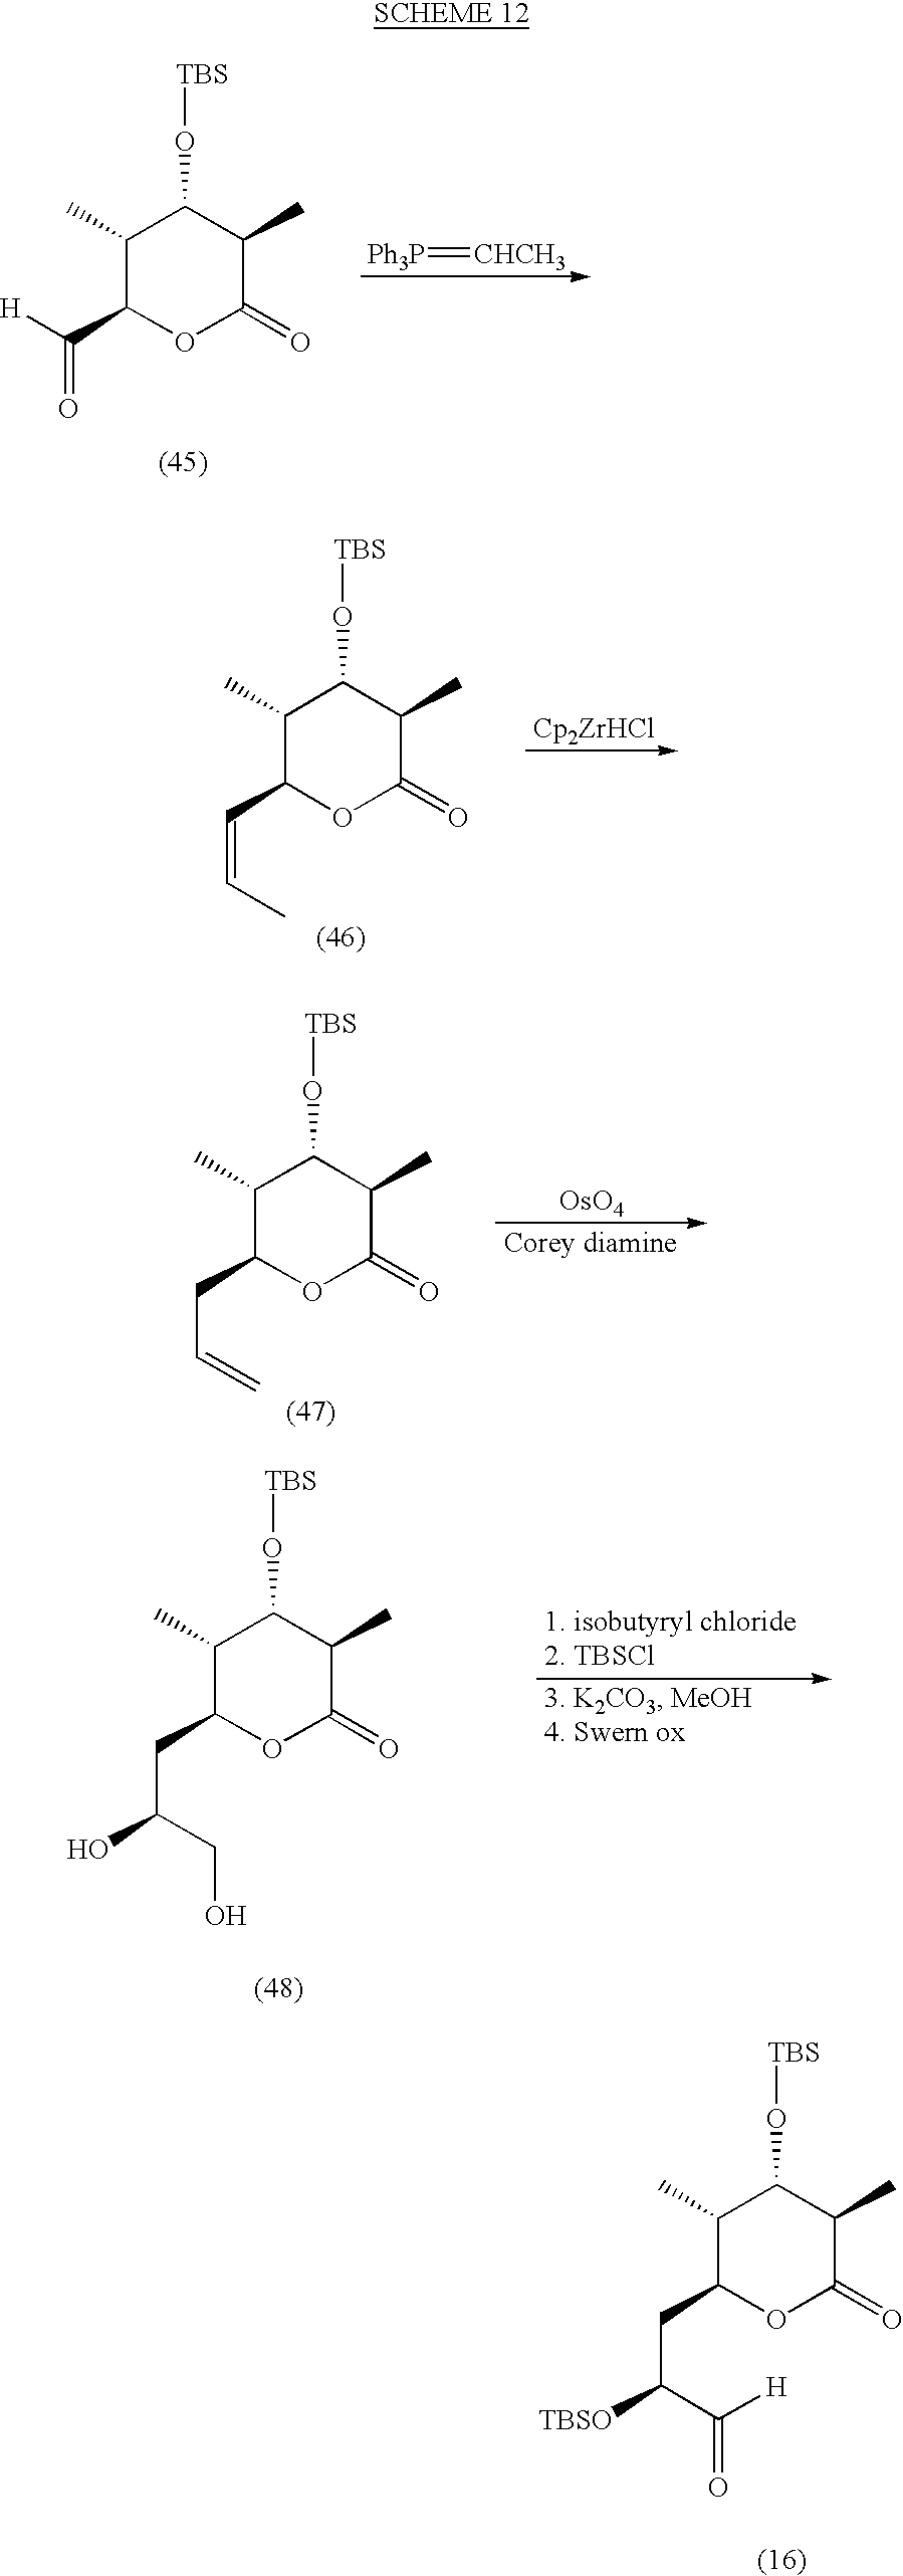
C1(C)C(CC(C(=O)[H])[TBSO])OC(=O)C(C)C1O[TBS].C1(C)C(C(=O)[H])OC(=O)C(C)C1O[TBS].[Ph3P]=[CHCH3].C1(C)C(C=CC)OC(=O)C(C)C1O[TBS].C1(C)C(CC=C)OC(=O)C(C)C1O[TBS].[OsO4].C1(C)C(CC(CO)O)OC(=O)C(C)C1O[TBS]
